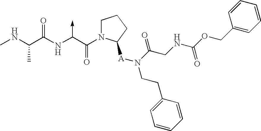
C(NC)(C(NC(C(N1CCCC1[A]N(CCC1=CC=CC=C1)C(CNC(OCC1=CC=CC=C1)=O)=O)=O)->C)=O)C
